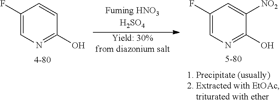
C1=CC(O)=NC=C1F.[Yield: 30%from diazonium salt].C1=C([NO2])C(O)=NC=C1F
